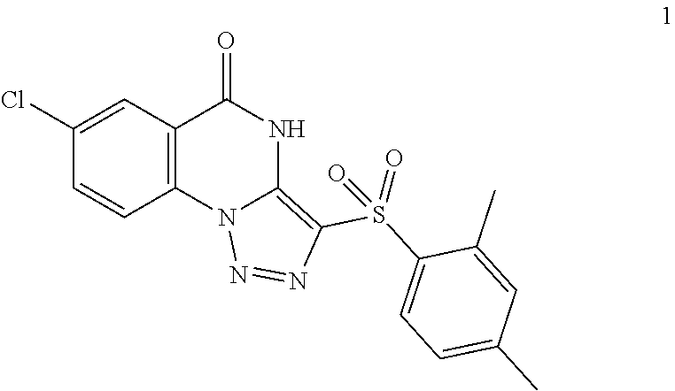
C12=C(C=C(Cl)C=C1)C(=O)NC1=C(S(C3=CC=C(C)C=C3C)(=O)=O)N=NN21
